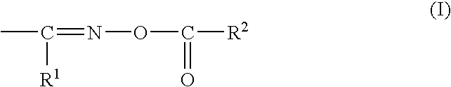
CC(=NOC([R2])=O)[R1]
